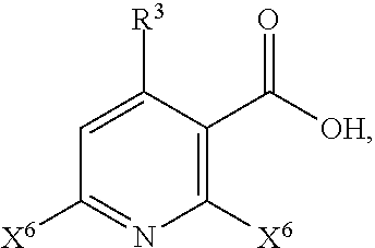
C1=C([R3])C(C(=O)[OH])=C([X6])N=C1[X6]
